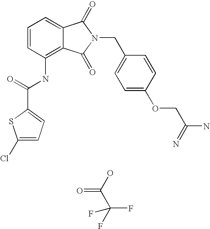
OC(C(F)(F)F)=O.C1=C2C(=C(NC(C3=CC=C(Cl)S3)=O)C=C1)C(=O)N(CC1=CC=C(OCC(N)=N)C=C1)C2=O
